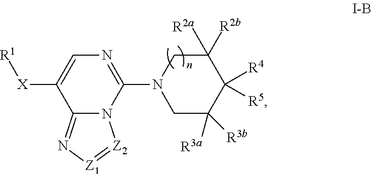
C1(N2CC([R3b])([R3a])C([R5])([R4])C([R2a])([R2b])C2)=NC=C([X][R1])C2=N[Z1]=[Z2]N12
